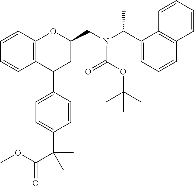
C12=C(C=CC=C1)OC(CN(C(C1=CC=CC3=C1C=CC=C3)C)C(OC(C)(C)C)=O)CC2C1=CC=C(C(C)(C)C(OC)=O)C=C1
